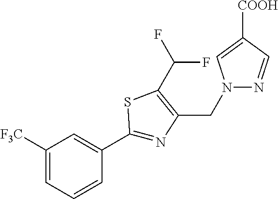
C1([F3C])=CC=CC(C2=NC(CN3N=CC([COOH])=C3)=C(C(F)F)S2)=C1
